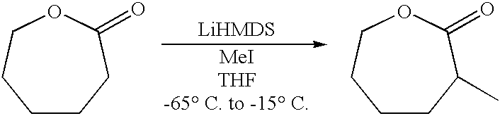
C1CCC(=O)OCC1.C1CC(C)C(=O)OCC1
